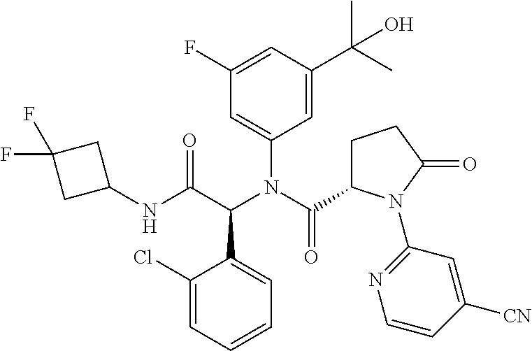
C1(F)=CC(C(C)(C)O)=CC(N(C(C2CCC(=O)N2C2=NC=CC([CN])=C2)=O)C(C(NC2CC(F)(F)C2)=O)C2=CC=CC=C2Cl)=C1
